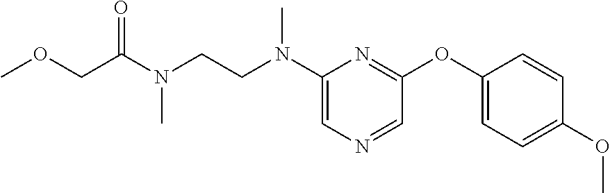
C1=NC=C(N(CCN(C(COC)=O)C)C)N=C1OC1=CC=C(OC)C=C1
